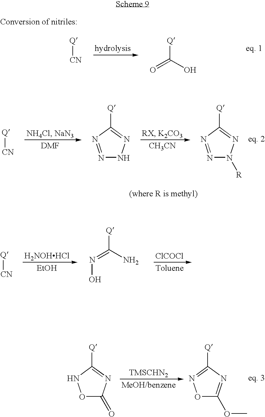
[Q][CN].[Q]C(O)=O.[CH3CN].[Q][CN].[Q]C1=NNN=N1.[Q]C1=NN([R])N=N1.[Q][CN].[H2NOHHCl].[EtOH].[Q]C(N)=NO.[ClCOCl].[Toluene].[MeOH/benzene].[Q]C1=NC(=O)ON1.[Q]C1=NOC(OC)=N1
